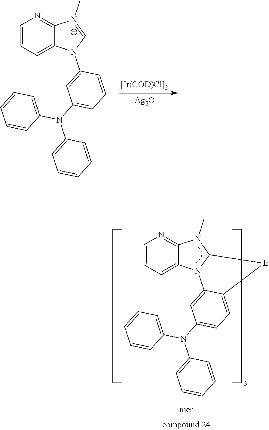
N12C(N(C)C3=NC=CC=C13)[Ir]C1=CC=C(N(C3=CC=CC=C3)C3=CC=CC=C3)C=C21.[[Ir(COD)Cl]2].N1(C2=CC(N(C3=CC=CC=C3)C3=CC=CC=C3)=CC=C2)C=[N+](C)C2=NC=CC=C12.[Ag2O]
